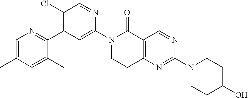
C1=C(C)C=C(C)C(C2=C(Cl)C=NC(N3CCC4=C(C3=O)C=NC(N3CCC(O)CC3)=N4)=C2)=N1
